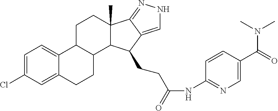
C1=C(Cl)C=C2C(=C1)C1C(CC2)C2C(C)(CC1)C1=NNC=C1C2CCC(NC1=NC=C(C(N(C)C)=O)C=C1)=O
